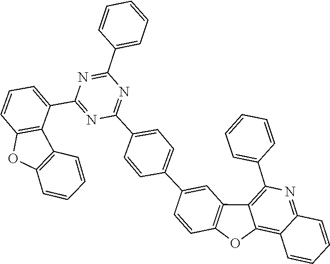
C1=CC=C(C2=NC(C3=CC=CC4=C3C3=C(O4)C=CC=C3)=NC(C3=CC=C(C4=CC5=C(C=C4)OC4=C6C(=NC(C7=CC=CC=C7)=C54)C=CC=C6)C=C3)=N2)C=C1
